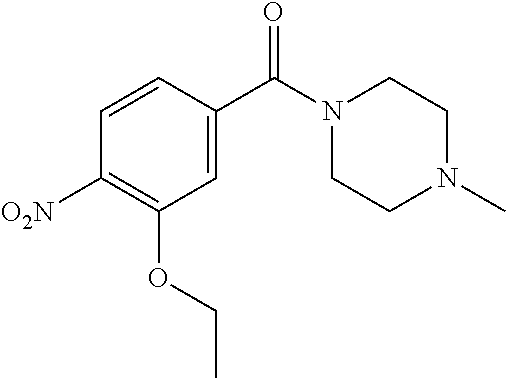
C1=C(C(N2CCN(C)CC2)=O)C=CC([O2N])=C1OCC
